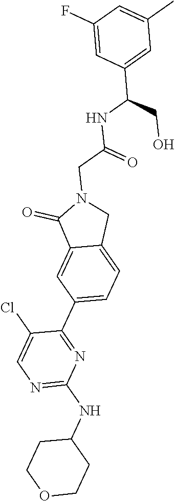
N(C1=NC=C(Cl)C(C2=CC=C3C(=C2)C(=O)N(CC(NC(C2=CC(C)=CC(F)=C2)CO)=O)C3)=N1)C1CCOCC1
